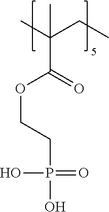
CC(CC)(C(=O)OCCP(O)(=O)O)C
